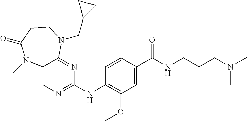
C12=CN=C(NC3=C(OC)C=C(C(NCCCN(C)C)=O)C=C3)N=C1N(CC1CC1)CCC(=O)N2C
